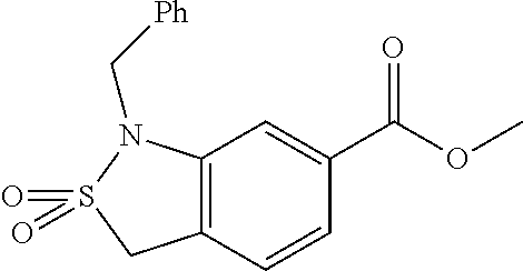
C12=C(C=CC(C(OC)=O)=C1)CS(=O)(=O)N2C[Ph]
